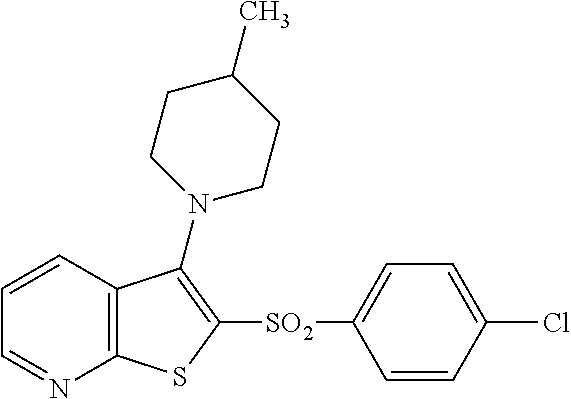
C1=CC2=C(N=C1)SC([SO2]C1=CC=C(Cl)C=C1)=C2N1CCC(C)CC1
